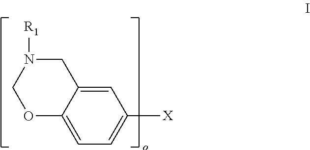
O1C2=CC=C([X])C=C2CN([R1])C1
